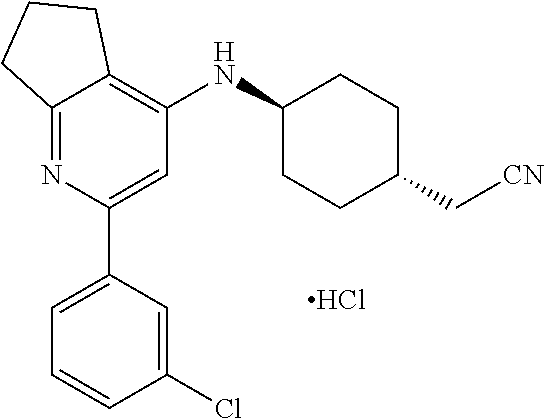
Cl.C12=NC(C3=CC=CC(Cl)=C3)=CC(NC3CCC(C[CN])CC3)=C1CCC2
